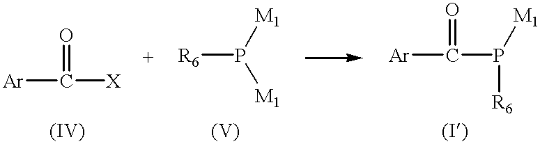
[Ar]C([X])=O.[R6]P([M1])[M1].[Ar]C(P([M1])[R6])=O
